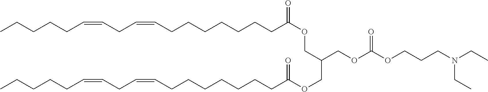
N(CC)(CC)CCCOC(OCC(COC(CCCCCCCC=CCC=CCCCCC)=O)COC(CCCCCCCC=CCC=CCCCCC)=O)=O
